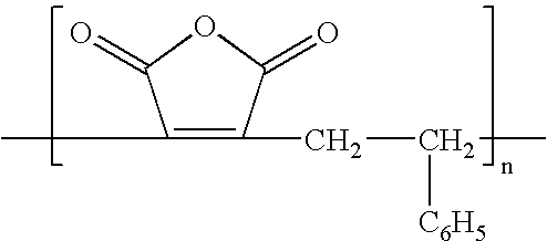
C1(C)=C(CC([C6H5])C)C(=O)OC1=O
